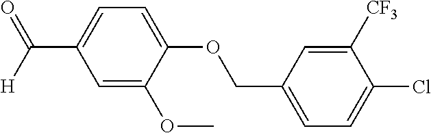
C1=C(OCC2=CC=C(Cl)C([CF3])=C2)C(OC)=CC(C(=O)[H])=C1
